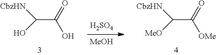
C(C(=O)O)(O)[CbzHN].C(C(=O)[OMe])([MeO])[CbzHN].[H2SO4].[MeOH]
